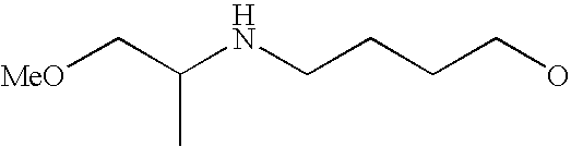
C(NCCCCO)(C[MeO])C
